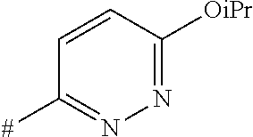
C1=CC([OiPr])=NN=C1[#]
